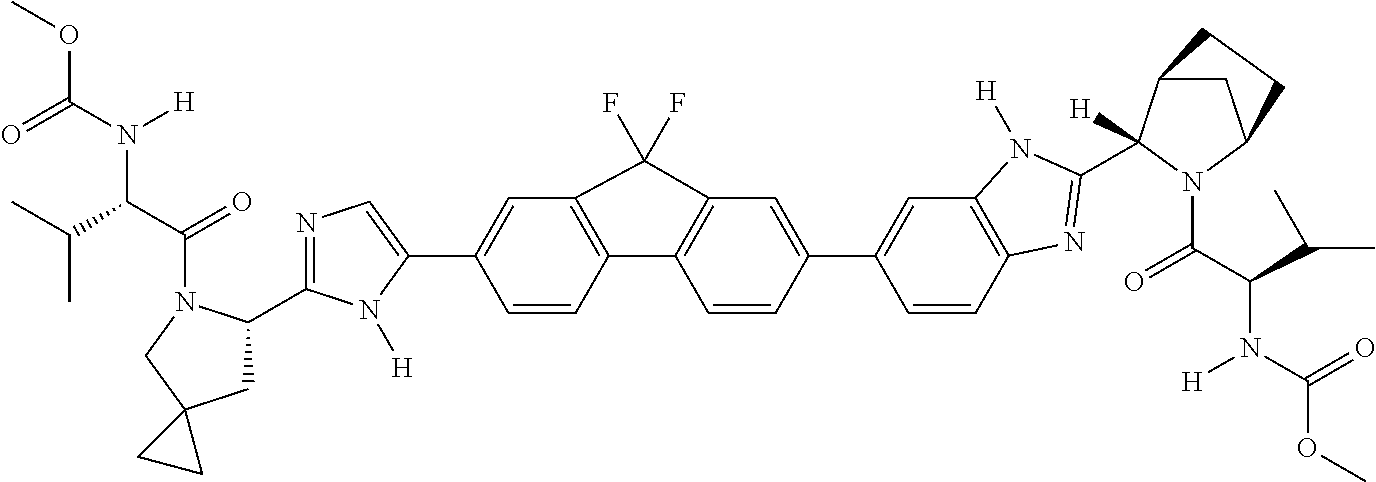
C1=C(C2=CN=C(C3CC4(CN3C(C(C(C)C)N(C(=O)OC)[H])=O)CC4)N2[H])C=CC2=C1C(F)(F)C1=C2C=CC(C2=CC3=C(C=C2)N=C(C2([H])C4CC(N2C(C(C(C)C)N(C(=O)OC)[H])=O)CC4)N3[H])=C1
